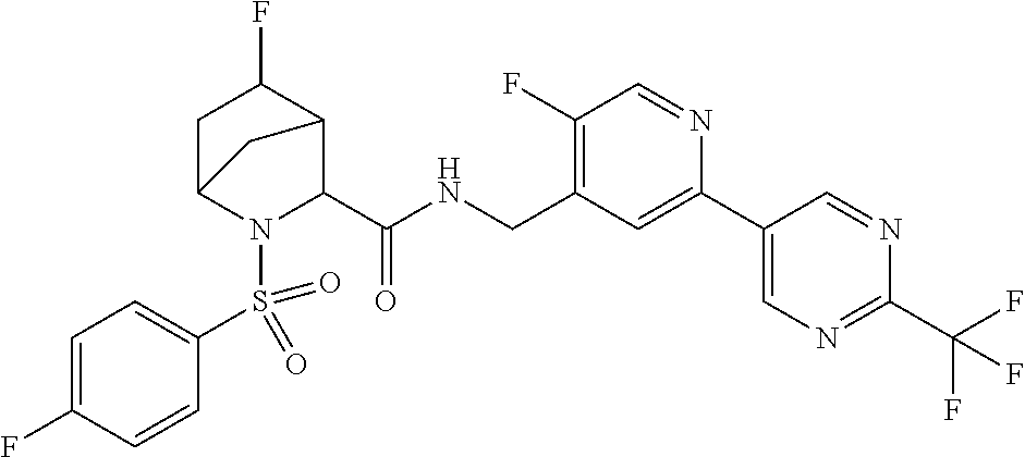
C(C1=C(F)C=NC(C2=CN=C(C(F)(F)F)N=C2)=C1)NC(C1C2C(F)CC(N1S(C1=CC=C(F)C=C1)(=O)=O)C2)=O
